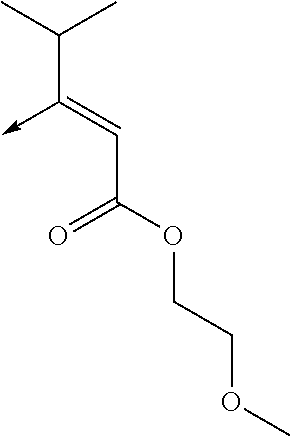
C(C(OCCOC)=O)=C(C(C)C)->C
